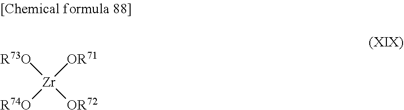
[R73O][Zr]([OR71])([R74O])[OR72]
